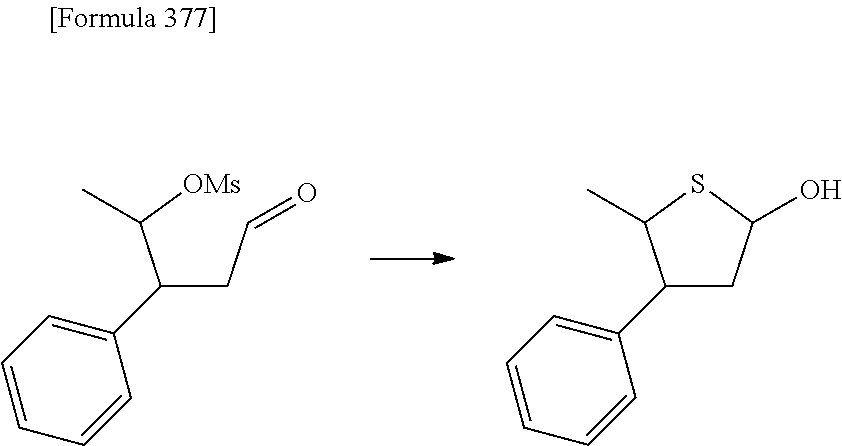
C(C=O)C(C([OMs])C)C1=CC=CC=C1.C1C(O)SC(C)C1C1=CC=CC=C1
